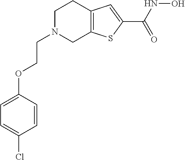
C1N(CCOC2=CC=C(Cl)C=C2)CC2=C(C1)C=C(C(NO)=O)S2
